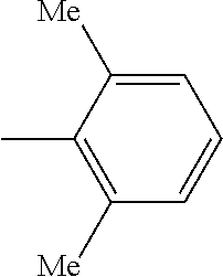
C1=C([Me])C(C)=C([Me])C=C1
